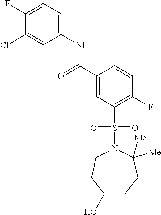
C1(F)=CC=C(NC(C2=CC(S(N3CCC(O)CCC3([Me])[Me])(=O)=O)=C(F)C=C2)=O)C=C1Cl
